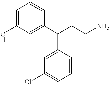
C1=C(Cl)C=C(C(CCN)C2=CC(Cl)=CC=C2)C=C1
